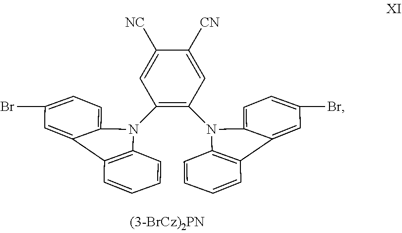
C1(N2C3=C(C=CC=C3)C3=CC(Br)=CC=C23)=C(N2C3=C(C=CC=C3)C3=CC(Br)=CC=C23)C=C([CN])C([NC])=C1
